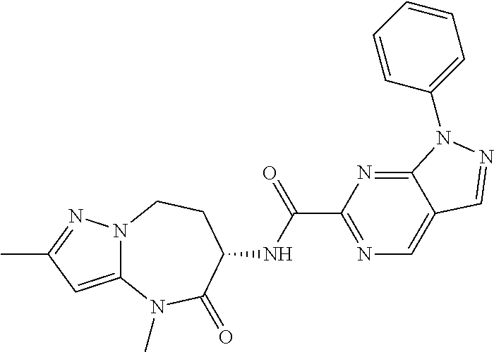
C1(C(=O)NC2CCN3C(=CC(C)=N3)N(C)C2=O)=NC=C2C(=N1)N(C1=CC=CC=C1)N=C2
